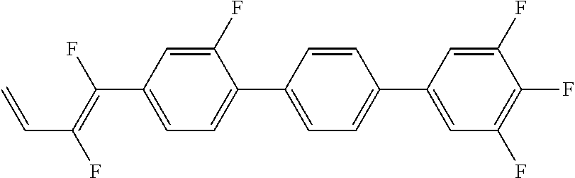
C1(F)=CC(C(=C(F)C=C)F)=CC=C1C1=CC=C(C2=CC(F)=C(F)C(F)=C2)C=C1
